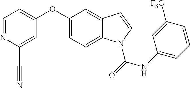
C1=NC(C#N)=CC(OC2=CC=C3C(=C2)C=CN3C(=O)NC2=CC=CC([F3C])=C2)=C1
